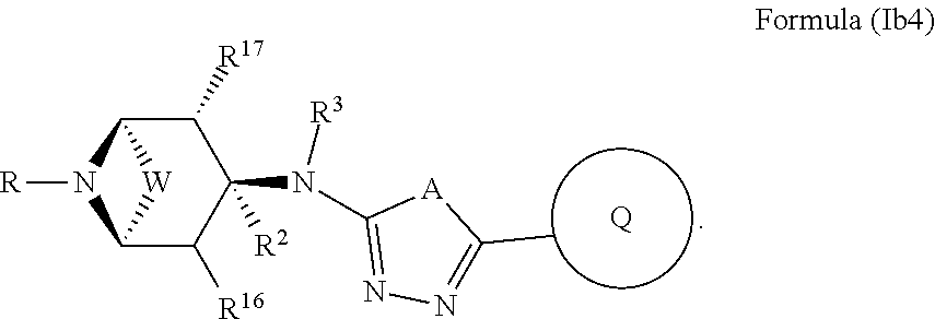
[R]N1C2C([R17])C(N(C3=NN=C(C)[A]3)[R3])([R2])C([R16])C1[W]2.[Q]
